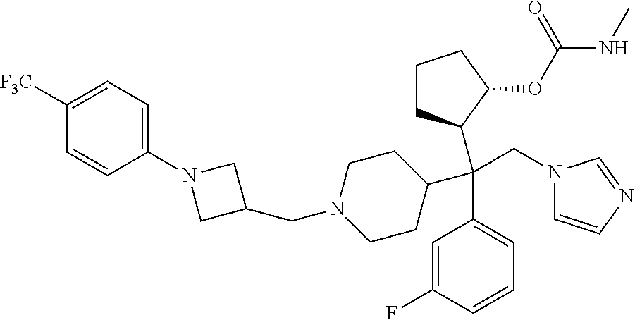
C1([F3C])=CC=C(N2CC(CN3CCC(C(C4=CC=CC(F)=C4)(CN4C=CN=C4)C4CCCC4OC(NC)=O)CC3)C2)C=C1
